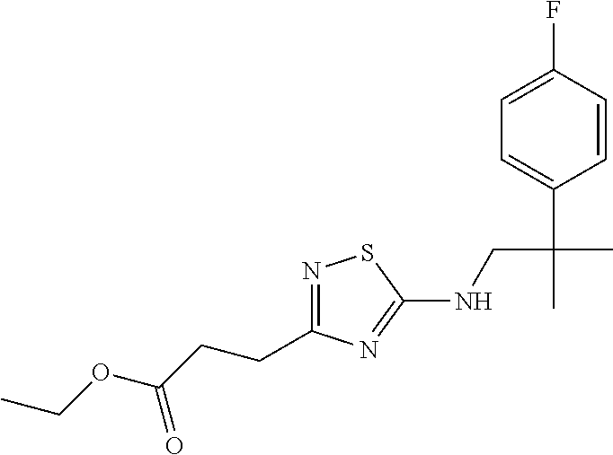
N1=C(CCC(OCC)=O)N=C(NCC(C)(C2=CC=C(F)C=C2)C)S1
